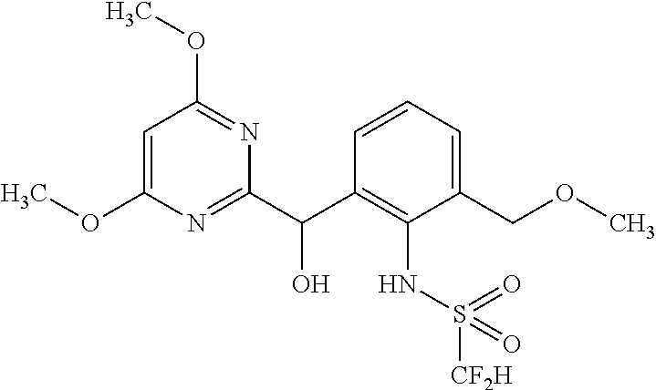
COC1=CC(OC)=NC(C(C2=C(NS(=O)([CF2H])=O)C(COC)=CC=C2)O)=N1
